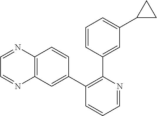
C1(C2=CC3=C(C=C2)N=CC=N3)=C(C2=CC(C3CC3)=CC=C2)N=CC=C1
